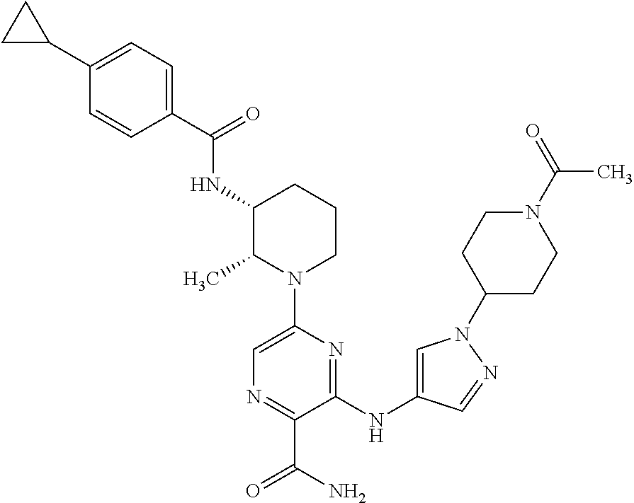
N(C1C(C)N(C2=CN=C(C(=O)N)C(NC3=CN(C4CCN(C(C)=O)CC4)N=C3)=N2)CCC1)C(=O)C1=CC=C(C2CC2)C=C1
